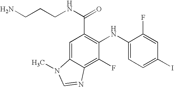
C1(C(NCCCN)=O)=C(NC2=CC=C(I)C=C2F)C(F)=C2C(=C1)N(C)C=N2
